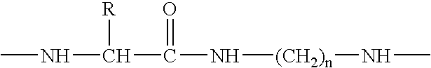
CNC([R])C(=O)N[(CH2)n]NC
